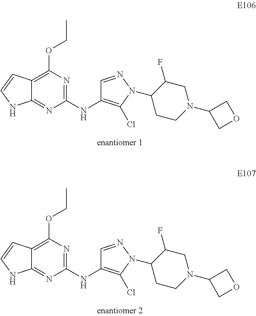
C12=C(OCC)N=C(NC3=C(Cl)N(C4CCN(C5COC5)CC4F)N=C3)N=C1NC=C2.C12=C(OCC)N=C(NC3=C(Cl)N(C4CCN(C5COC5)CC4F)N=C3)N=C1NC=C2
